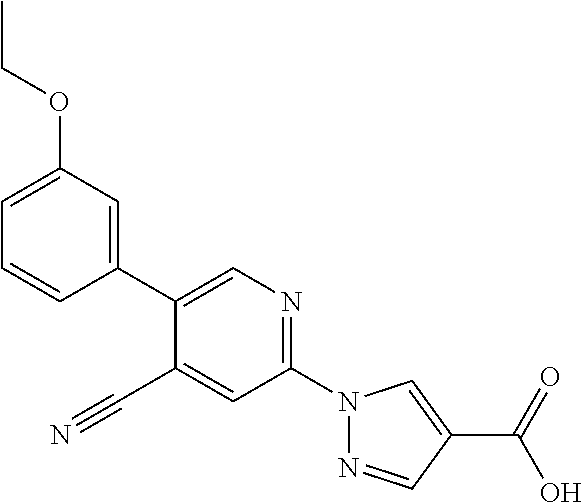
C1(C2=CC(OCC)=CC=C2)=CN=C(N2N=CC(C(=O)O)=C2)C=C1C#N
